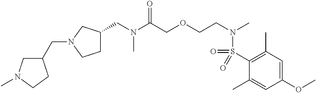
C(N(C(COCCN(C)S(C1=C(C)C=C(OC)C=C1C)(=O)=O)=O)C)C1CCN(CC2CN(C)CC2)C1
